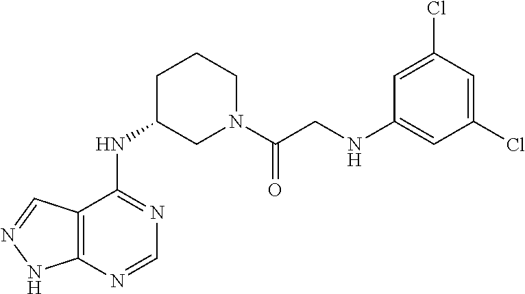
C12=C(N=CN=C1NC1CN(C(CNC3=CC(Cl)=CC(Cl)=C3)=O)CCC1)NN=C2
